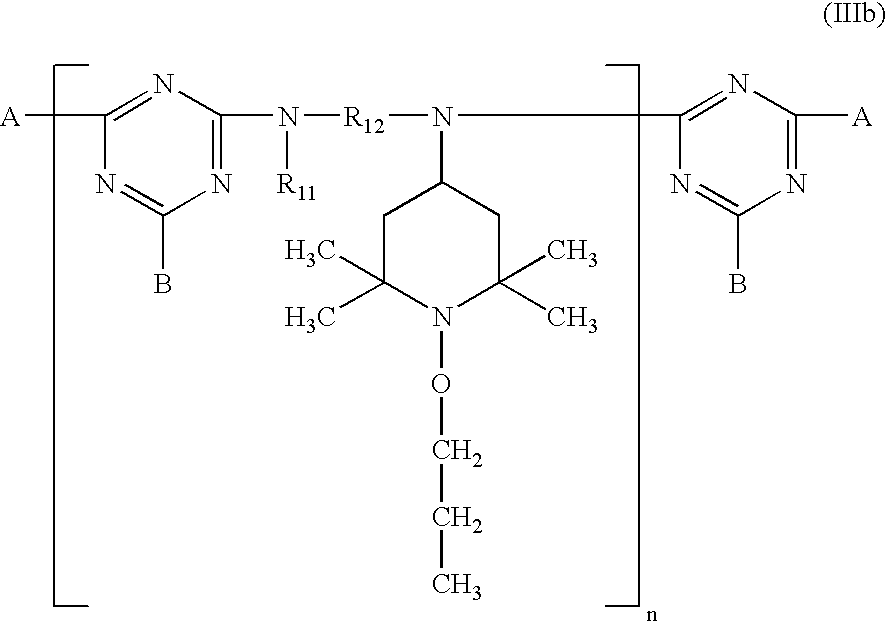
N1=C(N([R12]N(C2CC(C)(C)N(OCCC)C(C)(C)C2)C2=NC([A])=NC(B)=N2)[R11])N=C([A])N=C1B
